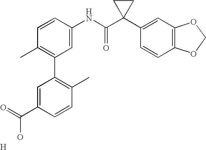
C1=CC(NC(C2(C3=CC4=C(C=C3)OCO4)CC2)=O)=CC(C2=C(C)C=CC(C(=O)O)=C2)=C1C.[H]
